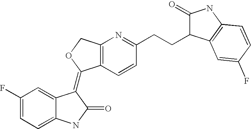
C1(F)=CC=C2C(=C1)C(=C1C3=C(N=C(CCC4C(=O)NC5=C4C=C(F)C=C5)C=C3)CO1)C(=O)N2
